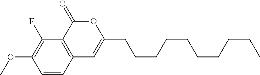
C1=CC2=C(C(F)=C1OC)C(=O)OC(CCCCCCCCCC)=C2
